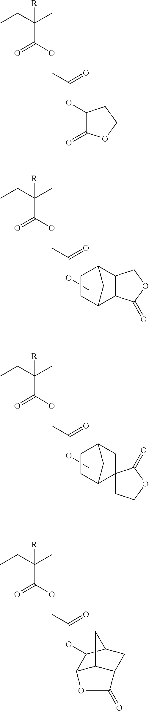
O(C(=O)COC(=O)C([R])(CC)C)C.C1(=O)OCC2C1C1CCC2C1.O(C(=O)COC(=O)C([R])(CC)C)C.C1C2C3(CC(C1)C2)CCOC3=O.C1(OC(COC(C(CC)(C)[R])=O)=O)C(=O)OCC1.O(C(=O)COC(=O)C([R])(CC)C)C1C2C3C(CC1C3)C(=O)O2
